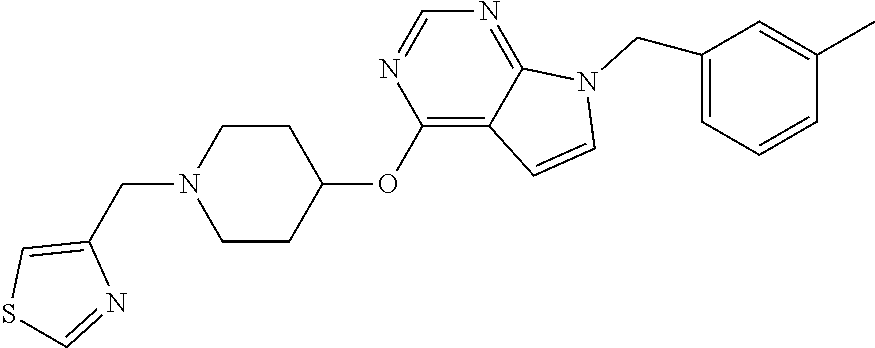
C1CC(OC2=C3C(=NC=N2)N(CC2=CC=CC(C)=C2)C=C3)CCN1CC1=CSC=N1
